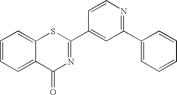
C1=CC=C2C(=C1)SC(C1=CC(C3=CC=CC=C3)=NC=C1)=NC2=O
